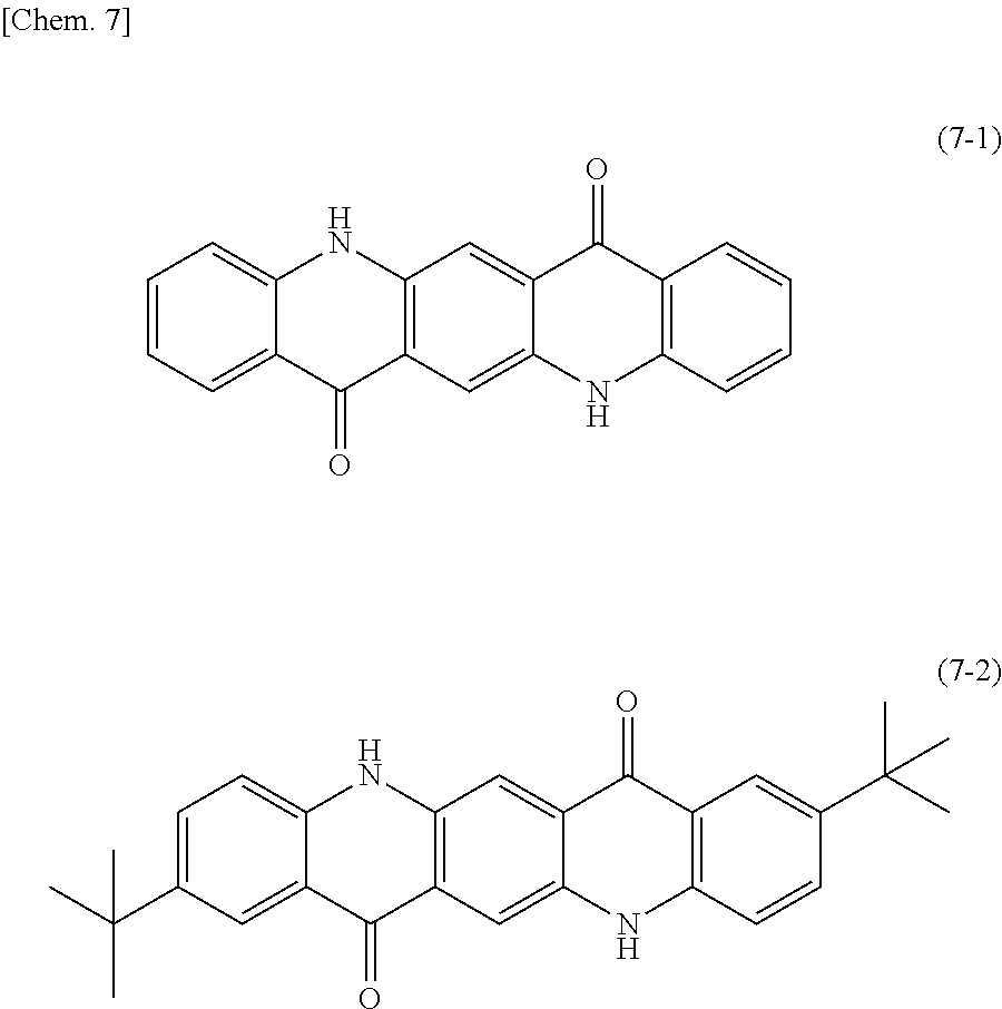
C1=CC=C2C(=C1)NC1=C(C2=O)C=C2C(=C1)C(=O)C1=C(N2)C=CC=C1.C1=C(C(C)(C)C)C=C2C(=C1)NC1=C(C2=O)C=C2C(=C1)C(=O)C1=C(N2)C=CC(C(C)(C)C)=C1
